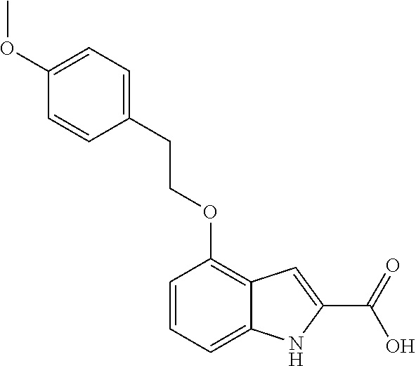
C1(CCOC2=C3C(=CC=C2)NC(C(=O)O)=C3)=CC=C(OC)C=C1
